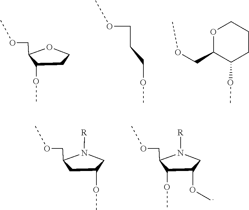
COCC1C(OC)CCO1.COCCCOC.COC1C(COC)OCCC1.COCC1C(OC)C(OC)CN1[R].COCC1CC(OC)CN1[R]
